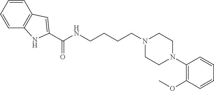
C1=CC=CC2=C1NC(C(NCCCCN1CCN(C3=C(OC)C=CC=C3)CC1)=O)=C2
